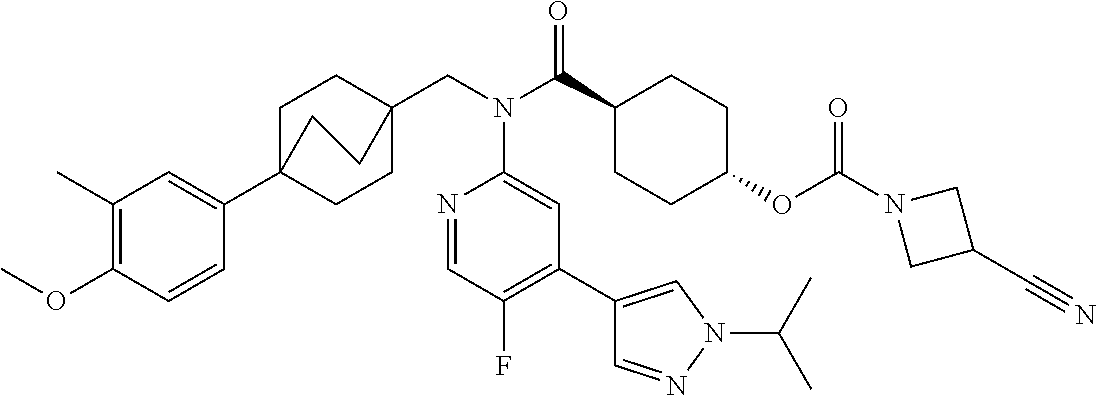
C1(C)=C(OC)C=CC(C23CCC(CN(C(C4CCC(OC(N5CC(C#N)C5)=O)CC4)=O)C4=CC(C5=CN(C(C)C)N=C5)=C(F)C=N4)(CC2)CC3)=C1
